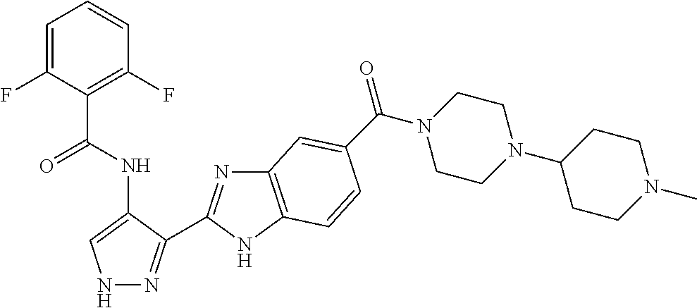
C1=C(F)C(C(NC2=CNN=C2C2=NC3=C(N2)C=CC(C(N2CCN(C4CCN(C)CC4)CC2)=O)=C3)=O)=C(F)C=C1
